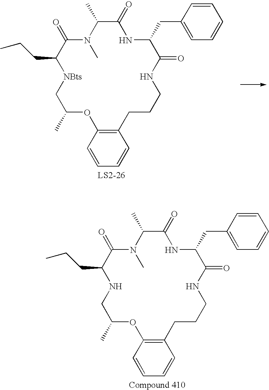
C1=CC(CC2NC(=O)C(C)N(C)C(=O)C(CCC)[NBts]CC(C)OC3=C(CCCNC2=O)C=CC=C3)=CC=C1.C1=CC(CC2NC(=O)C(C)N(C)C(=O)C(CCC)NCC(C)OC3=C(CCCNC2=O)C=CC=C3)=CC=C1
